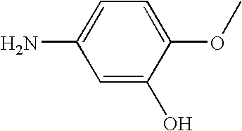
C1=C(O)C(OC)=CC=C1N
